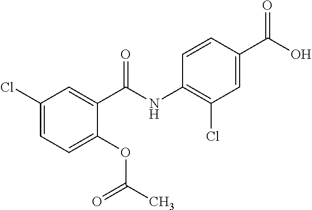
C1(OC(C)=O)=CC=C(Cl)C=C1C(NC1=C(Cl)C=C(C(O)=O)C=C1)=O
